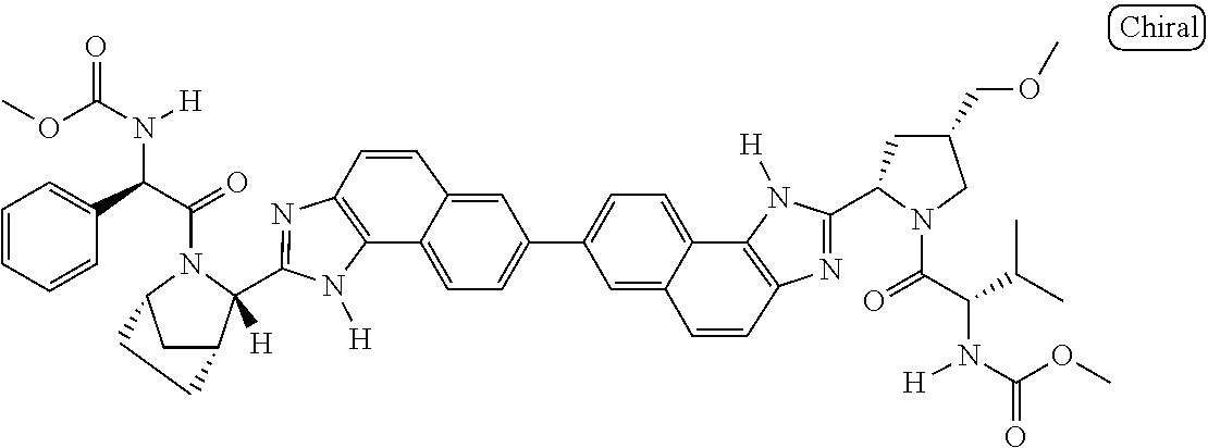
C12=C(N=C(C3([H])C4CC(N3C(=O)C(C3=CC=CC=C3)N([H])C(OC)=O)CC4)N1[H])C=CC1=CC(C3=CC=C4C5=C(N=C(C6CC(COC)CN6C(=O)C(C(C)C)N([H])C(OC)=O)N5[H])C=CC4=C3)=CC=C21
